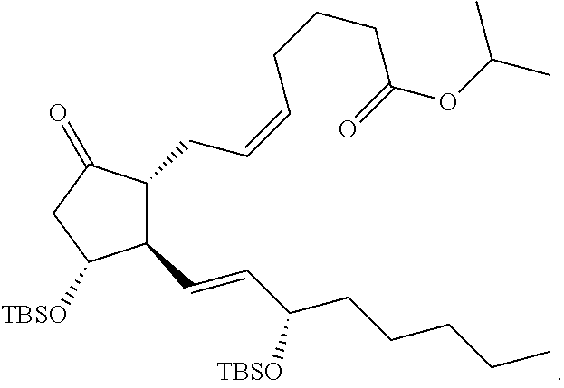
C1(C=CC(CCCCC)[TBSO])C(CC=CCCCC(OC(C)C)=O)C(=O)CC1[TBSO]
